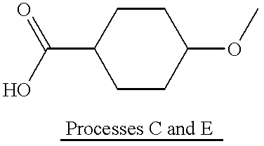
C1CC(OC)CCC1C(O)=O
